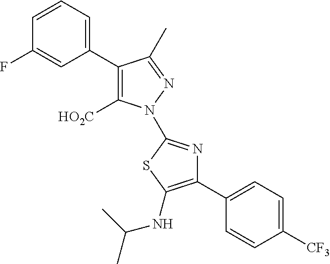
C1(C2=CC=CC(F)=C2)=C([HO2C])N(C2=NC(C3=CC=C([CF3])C=C3)=C(NC(C)C)S2)N=C1C
